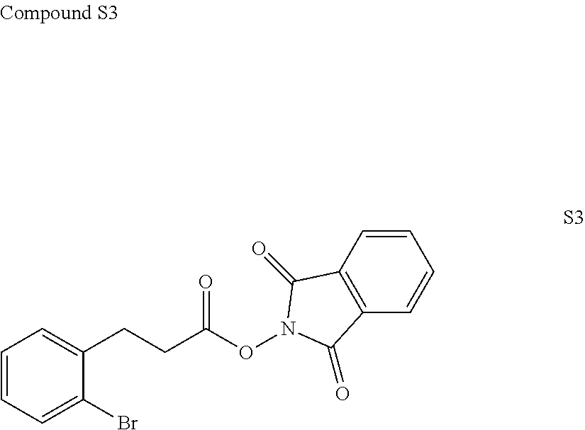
C12=C(C=CC=C1)C(=O)N(OC(CCC1=CC=CC=C1Br)=O)C2=O
